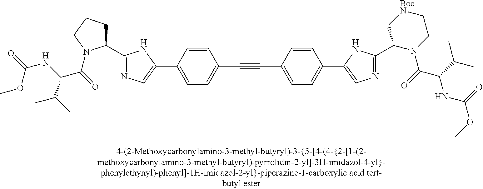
C1=CC(C2=CN=C(C3CCCN3C(=O)C(NC(=O)OC)C(C)C)N2)=CC=C1C#CC1=CC=C(C2=CN=C(C3C[BocN]CCN3C(=O)C(C(C)C)NC(OC)=O)N2)C=C1
